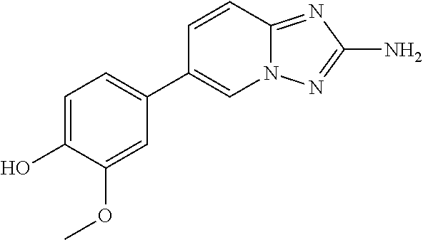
C1(OC)=CC(C2=CN3C(=NC(N)=N3)C=C2)=CC=C1O
